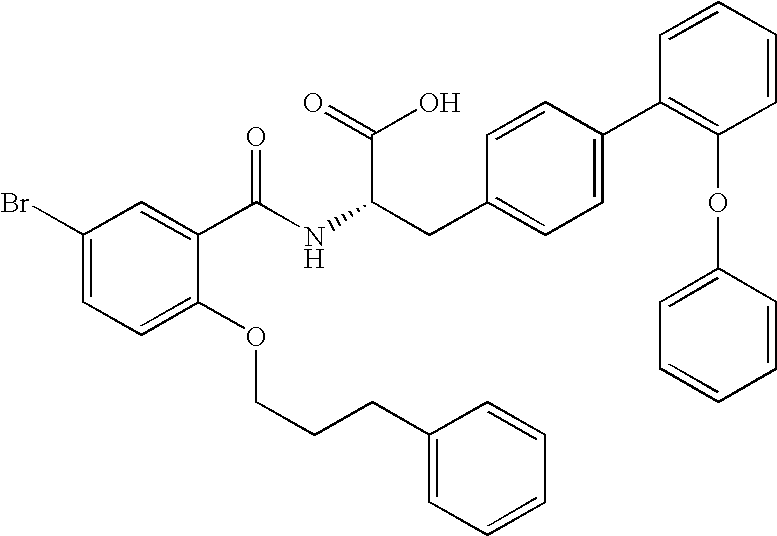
C1(Br)=CC=C(OCCCC2=CC=CC=C2)C(C(NC(CC2=CC=C(C3=C(OC4=CC=CC=C4)C=CC=C3)C=C2)C(=O)O)=O)=C1
